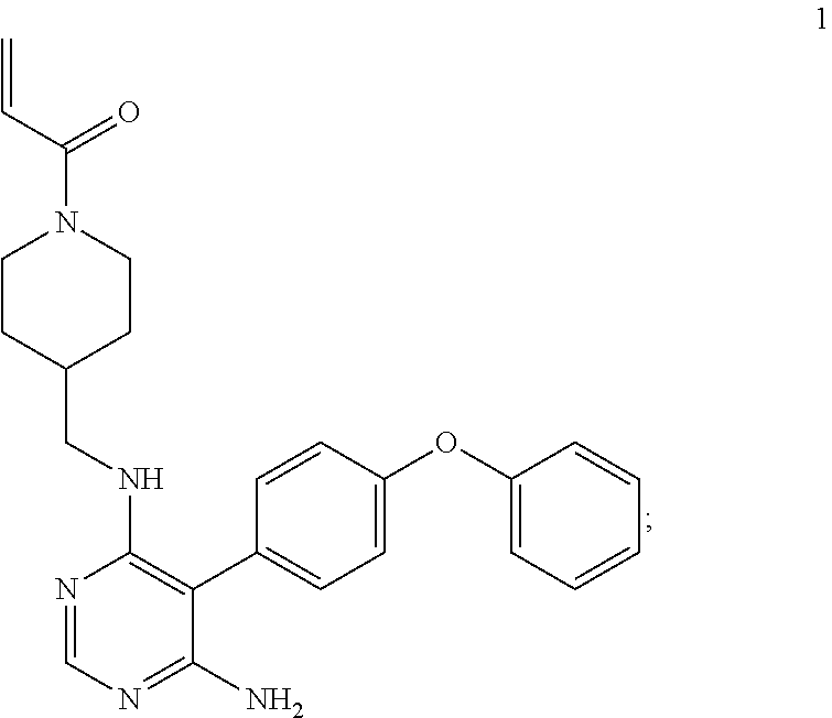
C1CC(CNC2=C(C3=CC=C(OC4=CC=CC=C4)C=C3)C(N)=NC=N2)CCN1C(C=C)=O
